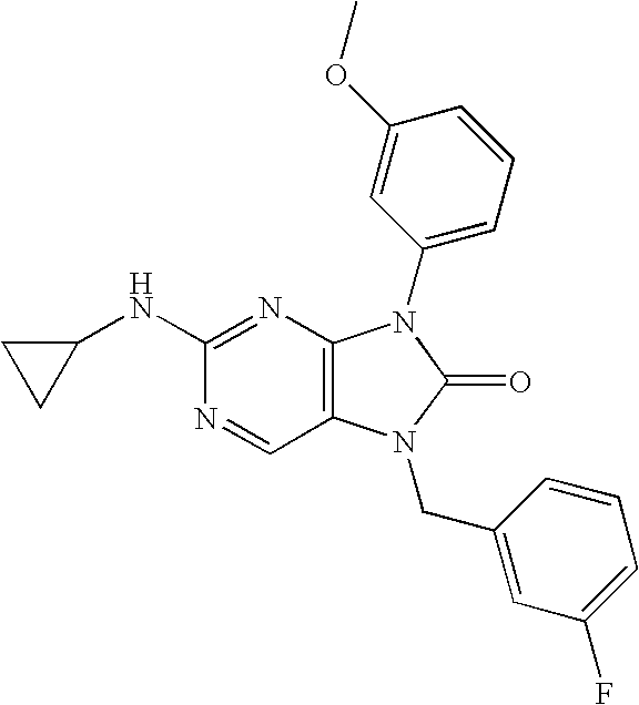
C1(NC2=NC3=C(C=N2)N(CC2=CC(F)=CC=C2)C(=O)N3C2=CC=CC(OC)=C2)CC1
